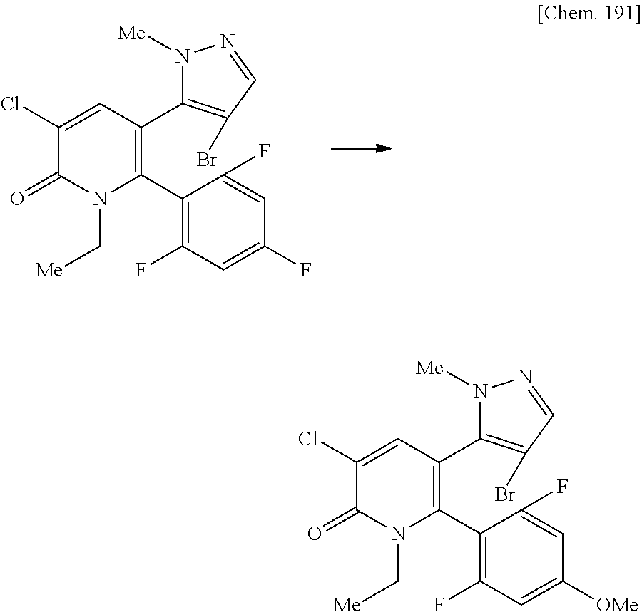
C1(Cl)=CC(C2=C(Br)C=NN2[Me])=C(C2=C(F)C=C(F)C=C2F)N(C[Me])C1=O.C1(Cl)=CC(C2=C(Br)C=NN2[Me])=C(C2=C(F)C=C([OMe])C=C2F)N(C[Me])C1=O
